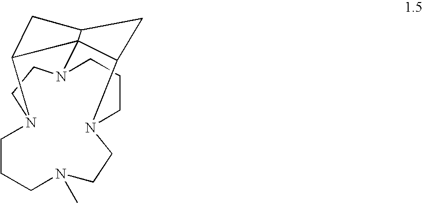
C1CCN(C)CCN2CCCN3CCN1C1C34C(C1)CC24
